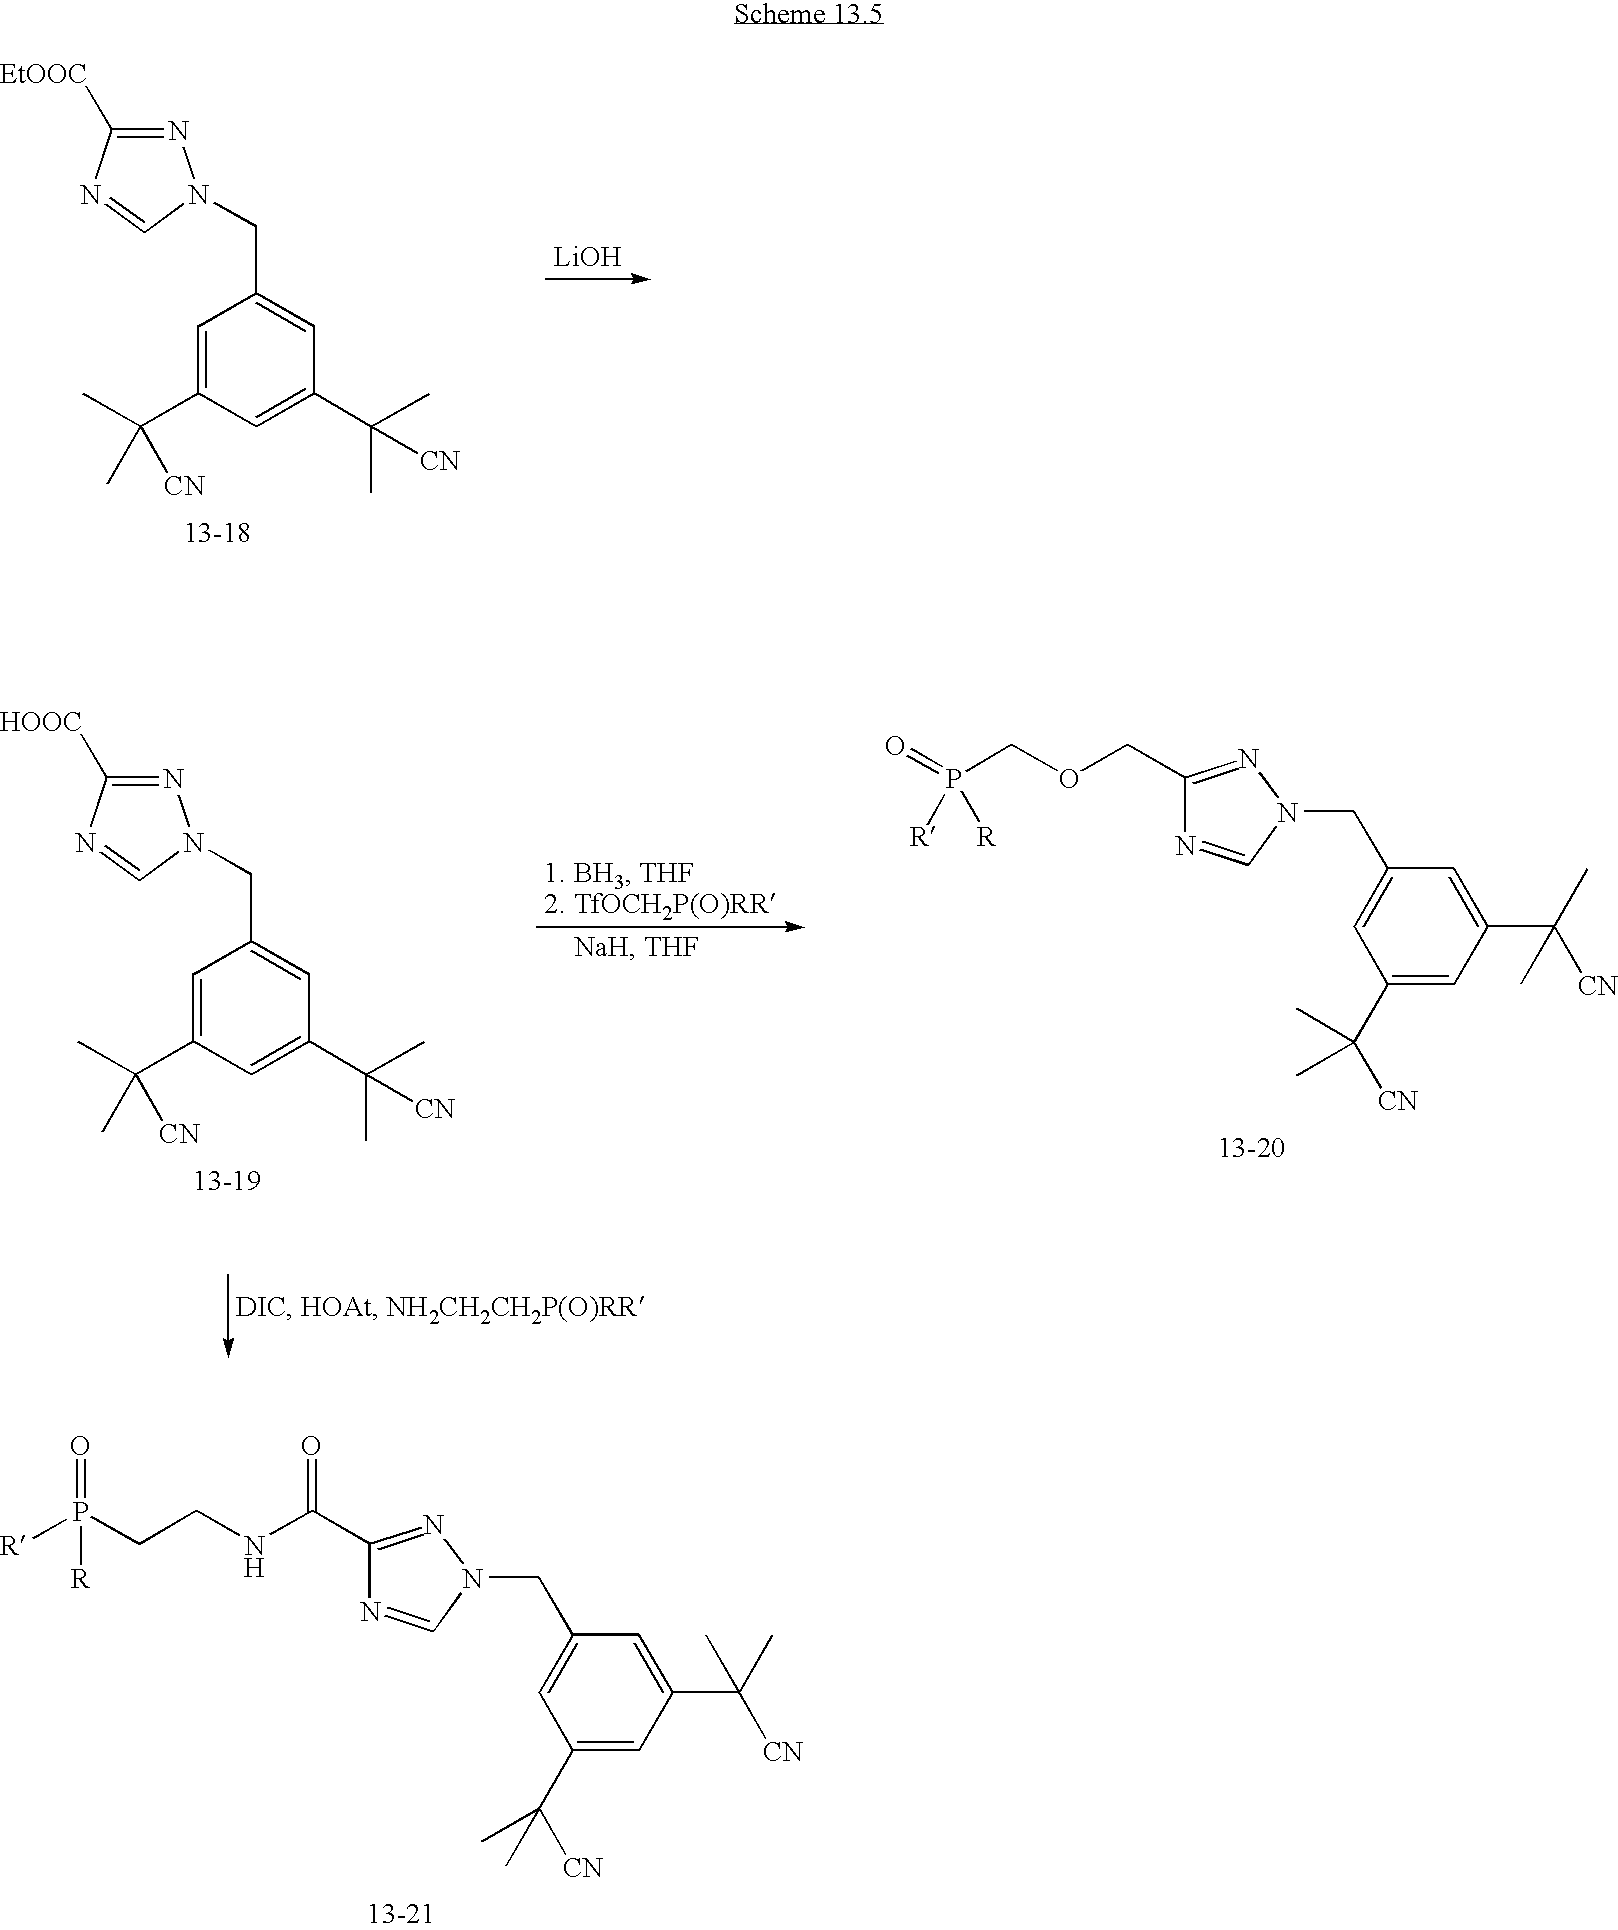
C1=C(C(C)(C)[CN])C=C(C(C)(C)[CN])C=C1CN1N=C([EtOOC])N=C1.[LiOH].C1=C(C(C)(C)[CN])C=C(C(C)(C)[CN])C=C1CN1N=C([HOOC])N=C1.C1(C(C)([CN])C)=CC(C([CN])(C)C)=CC(CN2N=C(COCP(=O)([R])[R])N=C2)=C1.C1(C(C)([CN])C)=CC(C([CN])(C)C)=CC(CN2N=C(C(NCCP([R])([R])=O)=O)N=C2)=C1
